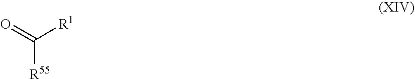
C([R55])(=O)[R1]
